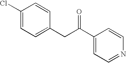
C1(Cl)=CC=C(CC(C2=CC=NC=C2)=O)C=C1
